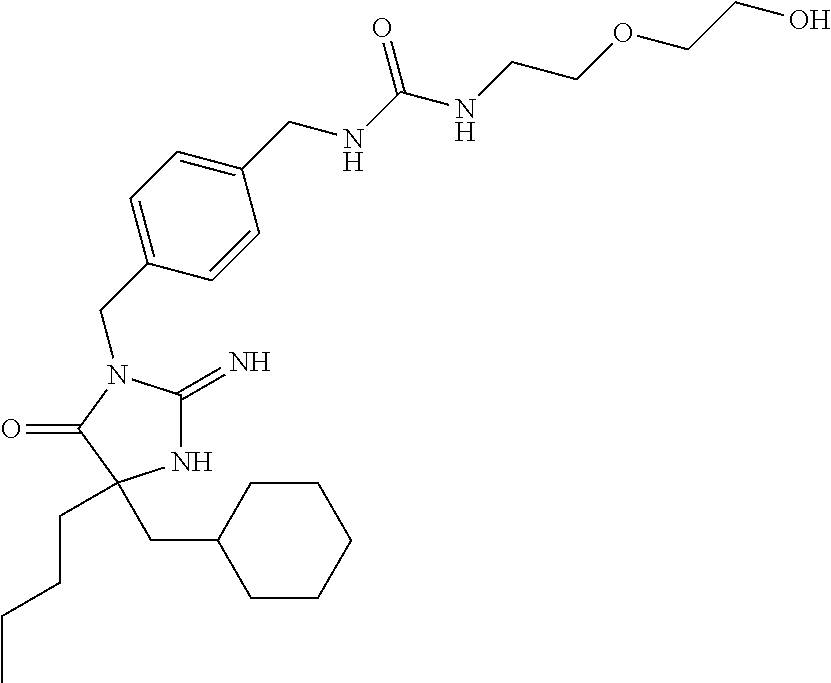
N1C(=N)N(CC2=CC=C(CNC(NCCOCCO)=O)C=C2)C(=O)C1(CCCC)CC1CCCCC1
